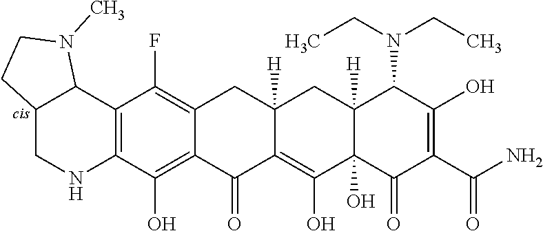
C12=C(C3C(CN1)CCN3C)C(F)=C1CC3([H])CC4([H])C(N(CC)CC)C(O)=C(C(=O)N)C(=O)C4(O)C(O)=C3C(=O)C1=C2O
